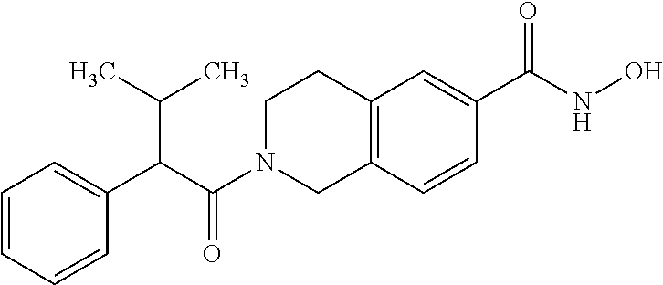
C(N1CC2=C(CC1)C=C(C(NO)=O)C=C2)(=O)C(C1=CC=CC=C1)C(C)C
